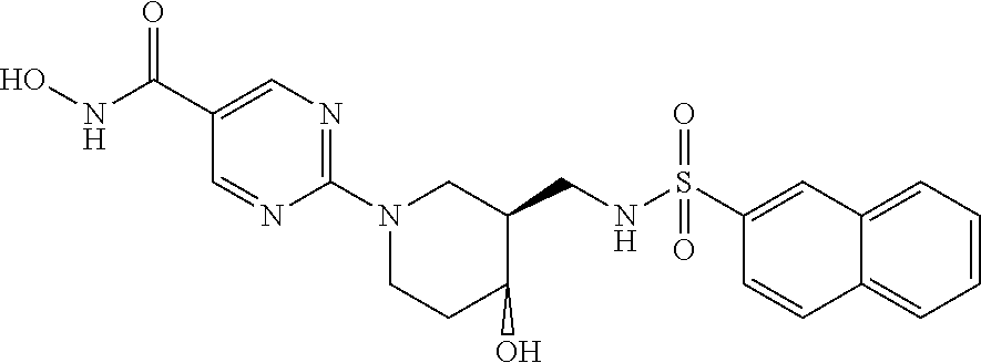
C1(C(=O)NO)=CN=C(N2CCC(O)C(CNS(C3=CC4=CC=CC=C4C=C3)(=O)=O)C2)N=C1
